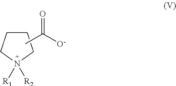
C1CCN([R2])([R1])C1.CC([O-])=O
